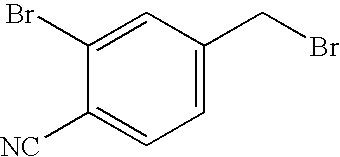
C1=C(CBr)C=C(Br)C([NC])=C1
